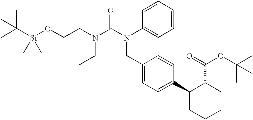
C([Si](OCCN(CC)C(=O)N(C1=CC=CC=C1)CC1=CC=C(C2CCCCC2C(=O)OC(C)(C)C)C=C1)(C)C)(C)(C)C
